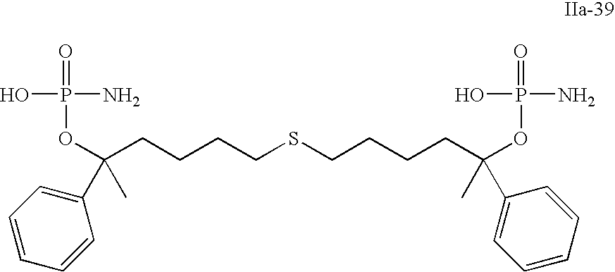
C(CCCSCCCCC(OP(=O)(N)O)(C)C1=CC=CC=C1)C(OP(=O)(N)O)(C1=CC=CC=C1)C
